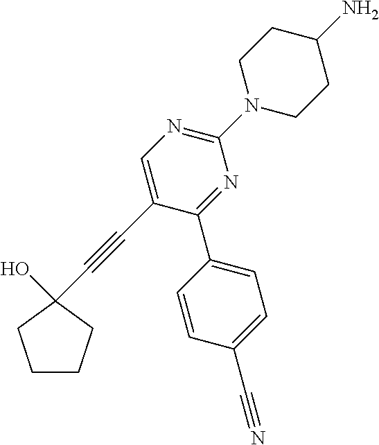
C1=C(C#CC2(O)CCCC2)C(C2=CC=C(C#N)C=C2)=NC(N2CCC(N)CC2)=N1
